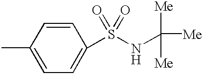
C1=C(C)C=CC(S(=O)(NC([Me])([Me])[Me])=O)=C1
